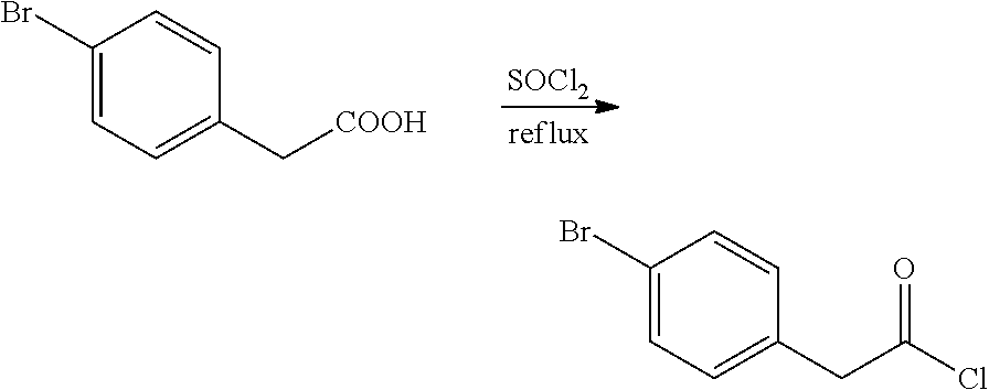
[SOCl2].C1(Br)=CC=C(C[COOH])C=C1.C1(Br)=CC=C(CC(Cl)=O)C=C1
